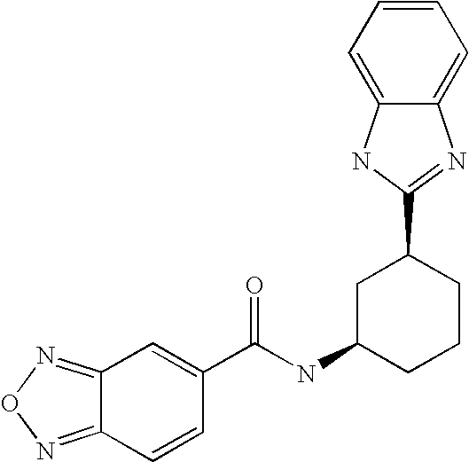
C12=NON=C1C=CC(C(NC1CCCC(C3=NC4=CC=CC=C4N3)C1)=O)=C2
